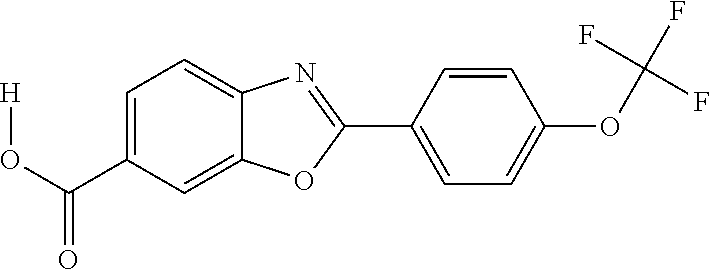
C1(C(O[H])=O)=CC=C2C(=C1)OC(C1=CC=C(OC(F)(F)F)C=C1)=N2
